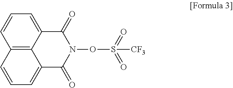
C1=CC2=C3C(=C1)C(=O)N(OS(=O)(=O)[CF3])C(=O)C3=CC=C2
